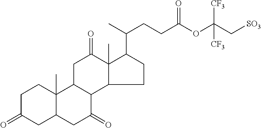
C(CC(OC(C[SO3-])([CF3])[CF3])=O)C(C1CCC2C1(C)C(=O)CC1C2C(=O)CC2C1(C)CCC(=O)C2)C
